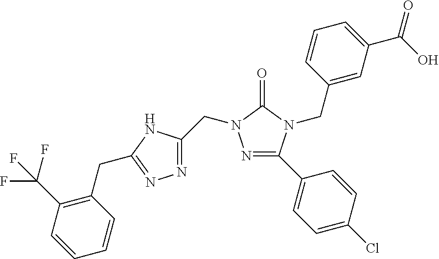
N1=C(C2=CC=C(Cl)C=C2)N(CC2=CC(C(O)=O)=CC=C2)C(=O)N1CC1=NN=C(CC2=C(C(F)(F)F)C=CC=C2)N1
